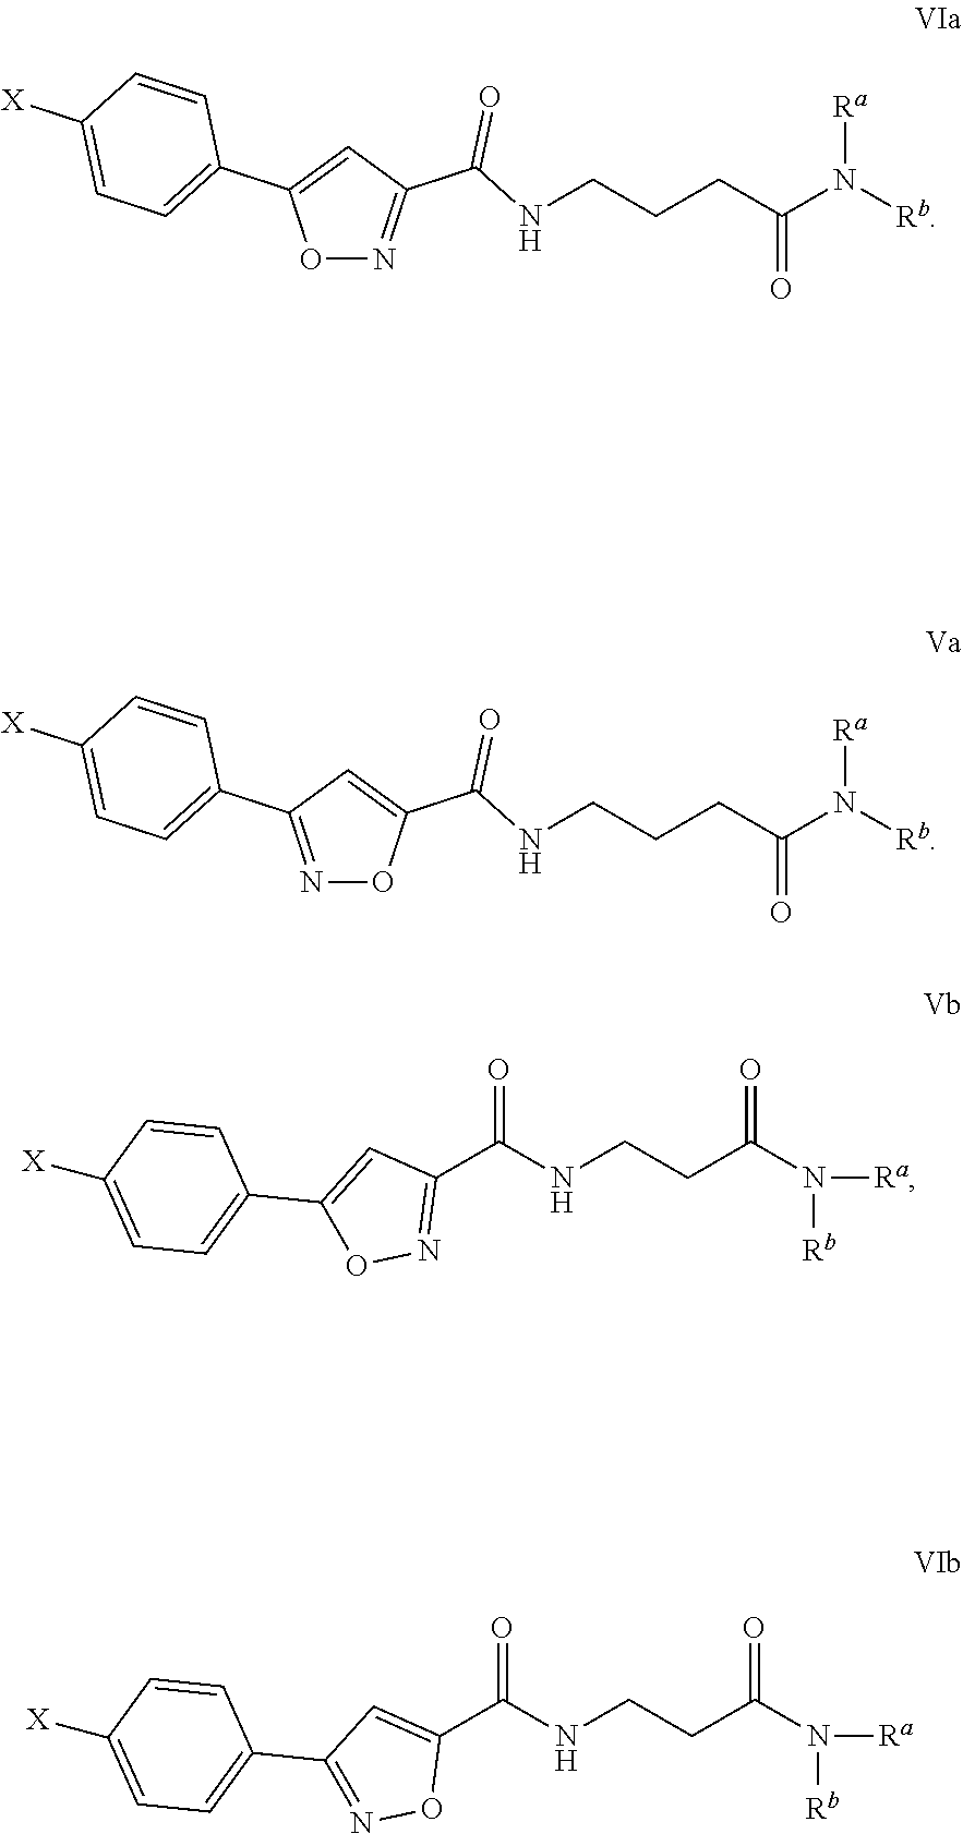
O1N=C(C(NCCCC(=O)N([Ra])[Rb])=O)C=C1C1=CC=C([X])C=C1.N1=C(C2=CC=C([X])C=C2)C=C(C(NCCCC(=O)N([Ra])[Rb])=O)O1.C1(C(NCCC(N([Rb])[Ra])=O)=O)=NOC(C2=CC=C([X])C=C2)=C1.C1(C(NCCC(N([Rb])[Ra])=O)=O)=CC(C2=CC=C([X])C=C2)=NO1
